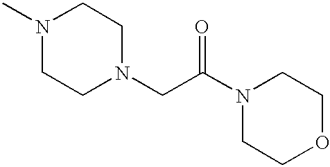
N1(C)CCN(CC(N2CCOCC2)=O)CC1
